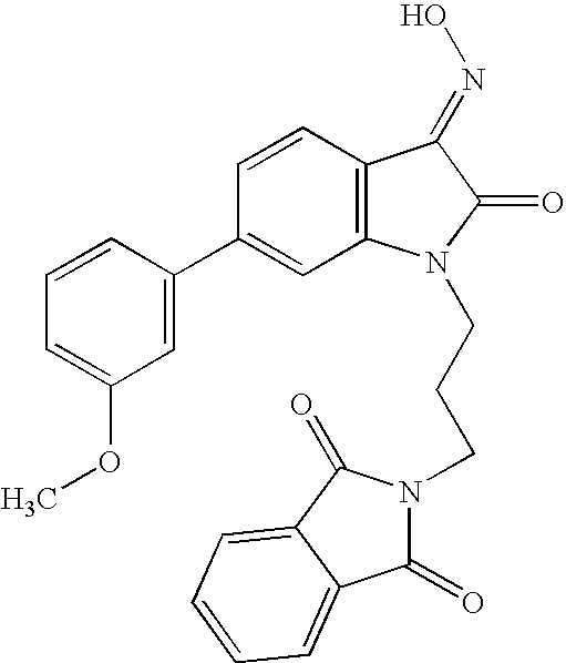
C1=CC(C2=CC3=C(C=C2)C(=NO)C(=O)N3CCCN2C(=O)C3=CC=CC=C3C2=O)=CC(OC)=C1
